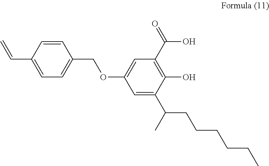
C1(COC2=CC(C(=O)O)=C(O)C(C(C)CCCCCC)=C2)=CC=C(C=C)C=C1
